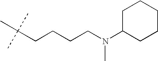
C(CCCCN(C1CCCCC1)C)(C)(C)C
